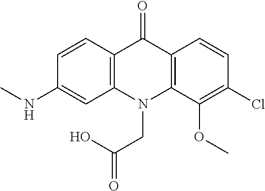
C12=C(N(CC(O)=O)C3=C(C1=O)C=CC(Cl)=C3OC)C=C(NC)C=C2
